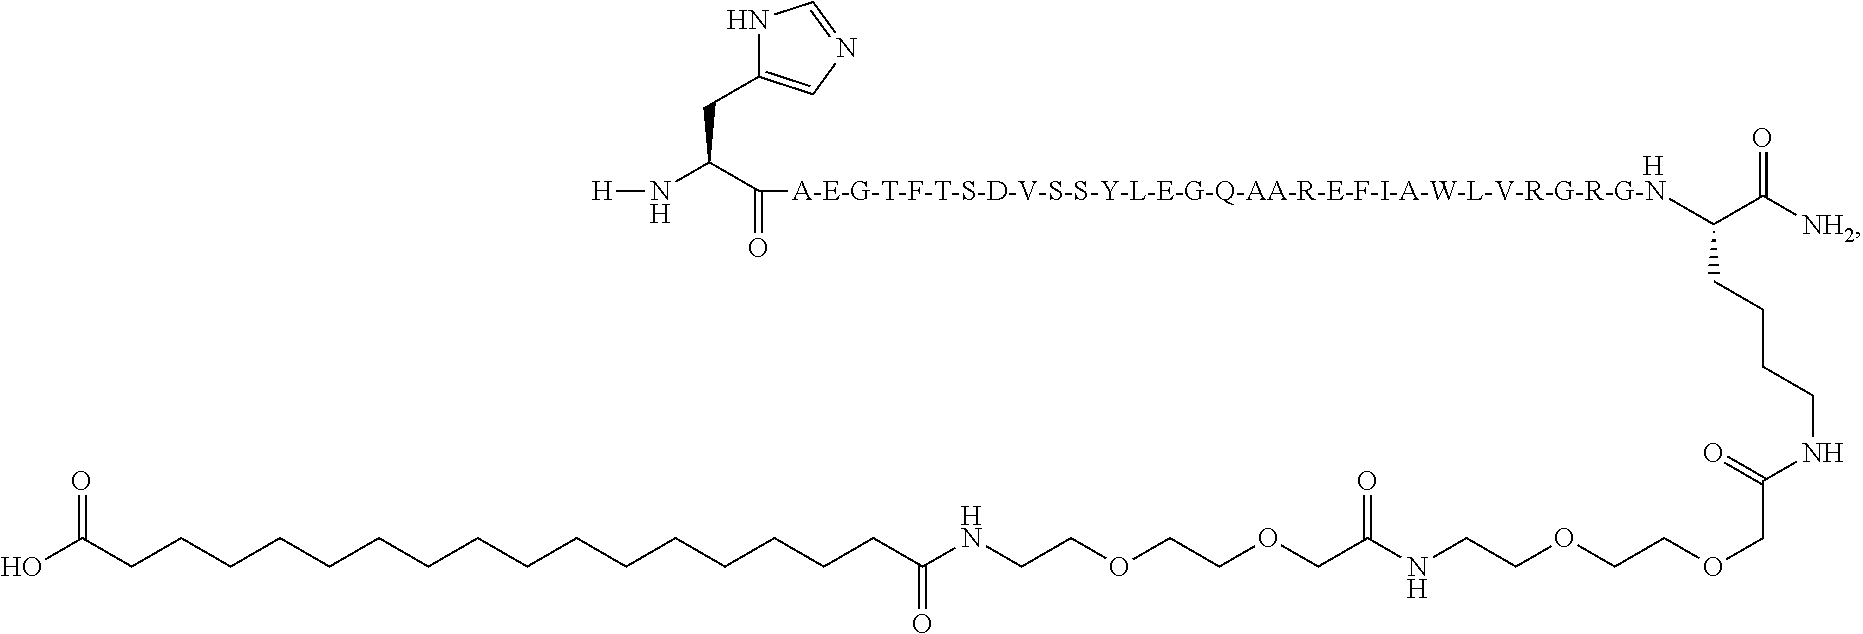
[H].N1C(CC(N[H])C(=O)[A-E-G-T-F-T-S-D-V-S-S-Y-L-E-G-Q-AA-R-E-F-I-A-W-L-V-R-G-R-G-N]C(CCCCNC(=O)COCCOCCNC(COCCOCCNC(CCCCCCCCCCCCCCCCC(O)=O)=O)=O)C([NH2])=O)=CN=C1
